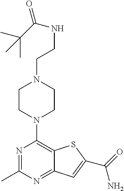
N1=C(C)N=C2C(=C1N1CCN(CCNC(C(C)(C)C)=O)CC1)SC(C(=O)N)=C2
